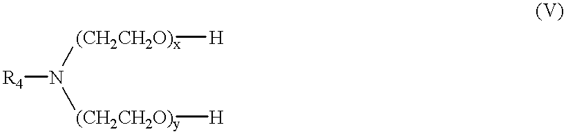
[R4]N([(CH2CH2O)y][H])[(CH2CH2O)x][H]
